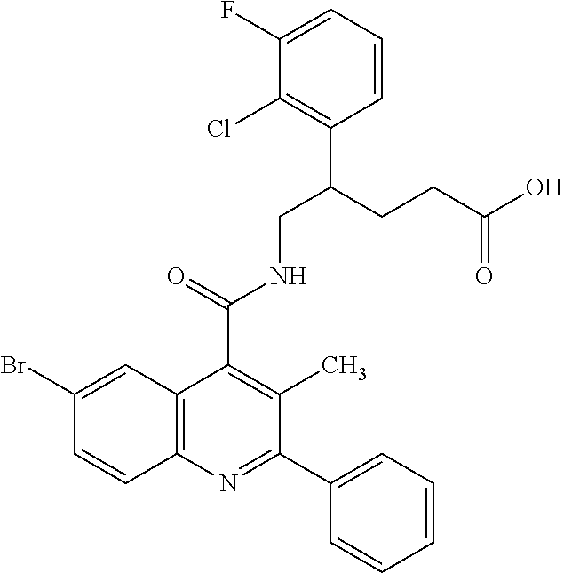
C1=C(F)C(Cl)=C(C(CCC(O)=O)CNC(C2=C(C)C(C3=CC=CC=C3)=NC3=C2C=C(Br)C=C3)=O)C=C1
